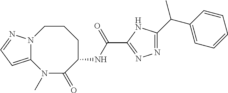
N12C(=CC=N1)N(C)C(=O)C(NC(=O)C1=NN=C(C(C3=CC=CC=C3)C)N1)CCC2
